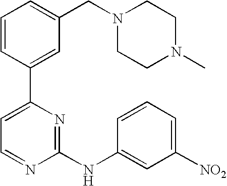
C1=CC(C2=CC=NC(NC3=CC([NO2])=CC=C3)=N2)=CC(CN2CCN(C)CC2)=C1
